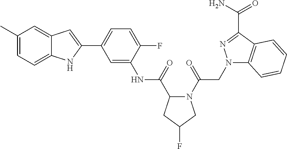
C1(C)=CC=C2C(=C1)C=C(C1=CC=C(F)C(NC(=O)C3N(C(CN4C5=C(C(C(N)=O)=N4)C=CC=C5)=O)CC(F)C3)=C1)N2
